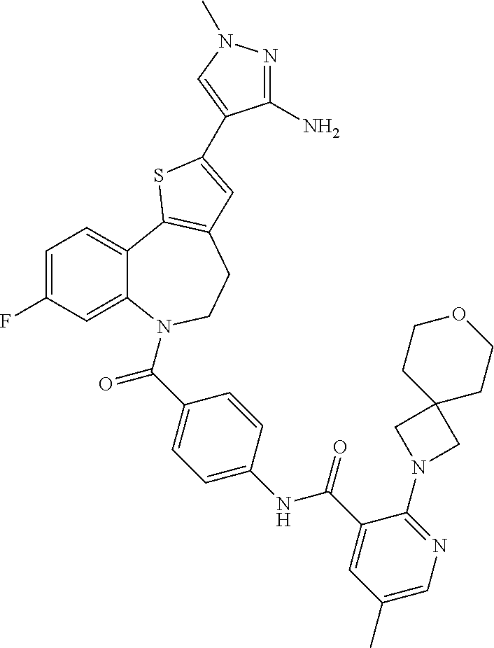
C1=C(F)C=C2C(=C1)C1=C(CCN2C(=O)C2=CC=C(NC(=O)C3=CC(C)=CN=C3N3CC4(C3)CCOCC4)C=C2)C=C(C2=CN(C)N=C2N)S1
